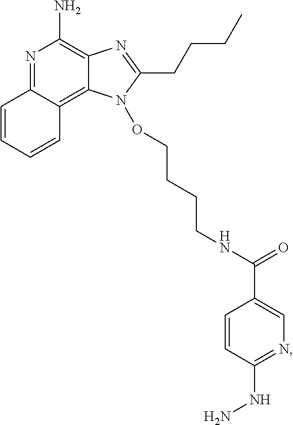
C12=C(N)N=C3C(=C1N(OCCCCNC(C1=CN=C(NN)C=C1)=O)C(CCCC)=N2)C=CC=C3
